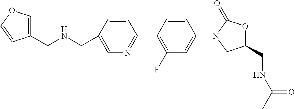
C1(CNCC2=CN=C(C3=C(F)C=C(N4CC(CNC(=O)C)OC4=O)C=C3)C=C2)=COC=C1
